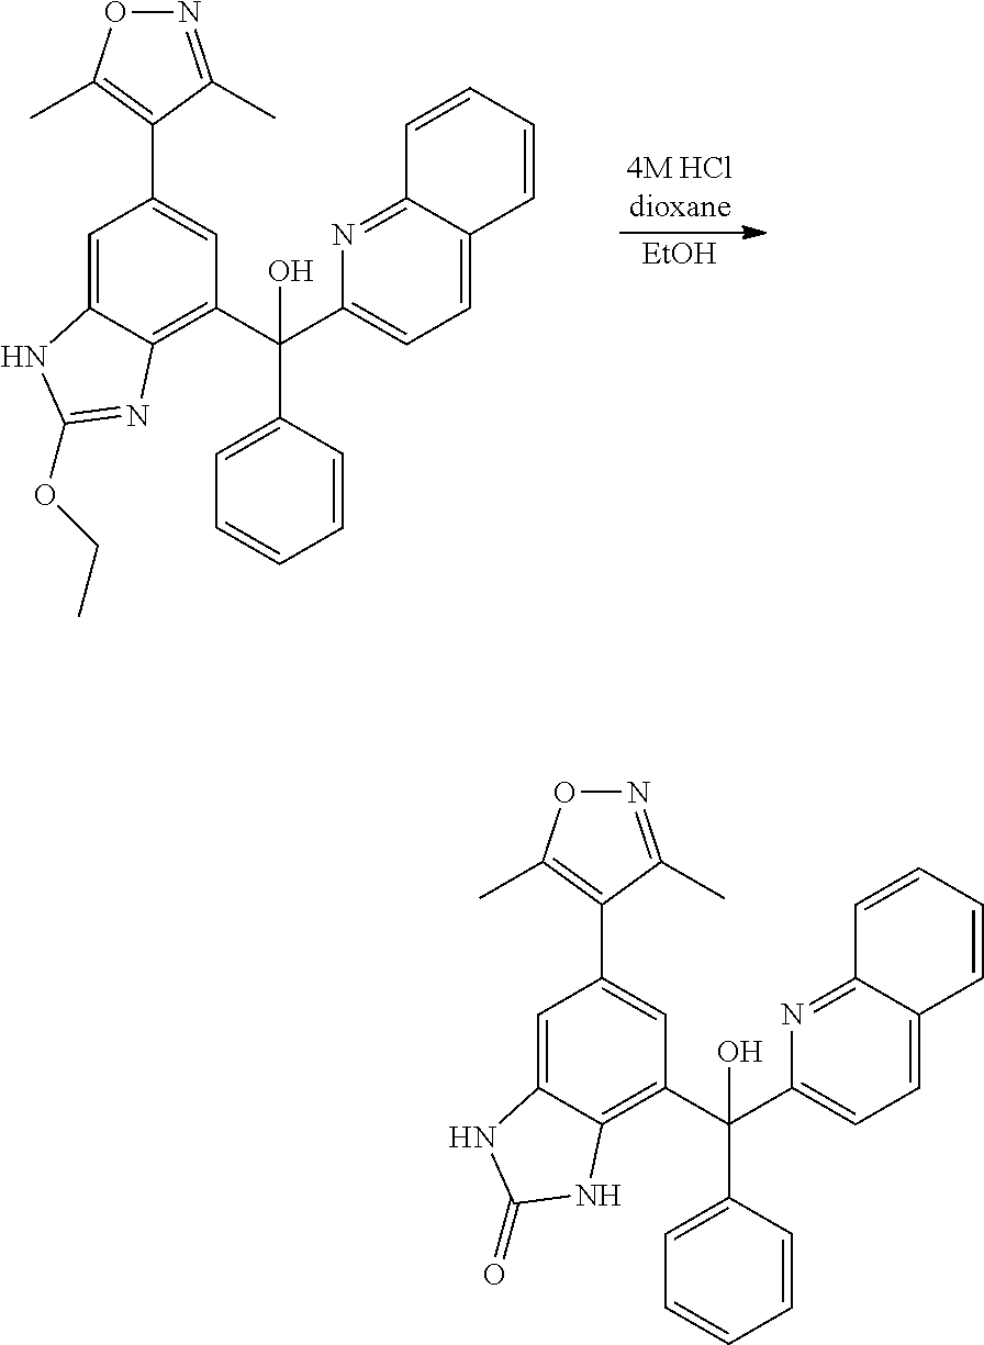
[EtOH].N1=C(C)C(C2=CC(C(C3=CC=CC=C3)(C3=CC=C4C(=N3)C=CC=C4)O)=C3C(=C2)NC(OCC)=N3)=C(C)O1.N1=C(C)C(C2=CC(C(C3=CC=CC=C3)(C3=CC=C4C(=N3)C=CC=C4)O)=C3C(=C2)NC(=O)N3)=C(C)O1
